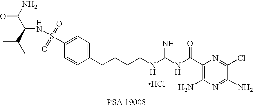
NC(C(NS(=O)(=O)C1=CC=C(CCCCNC(NC(C2=C(N)N=C(N)C(Cl)=N2)=O)=N)C=C1)C(C)C)=O.Cl
